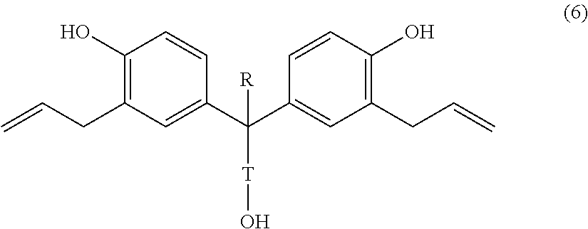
C1(O)=C(CC=C)C=C(C(C2=CC(CC=C)=C(O)C=C2)([T]O)[R])C=C1
